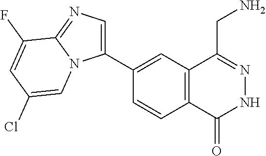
C1(C2=CN=C3N2C=C(Cl)C=C3F)=CC2=C(C=C1)C(=O)NN=C2CN
